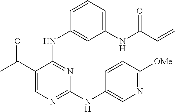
C1=C(C(C)=O)C(NC2=CC(NC(C=C)=O)=CC=C2)=NC(NC2=CN=C([OMe])C=C2)=N1
